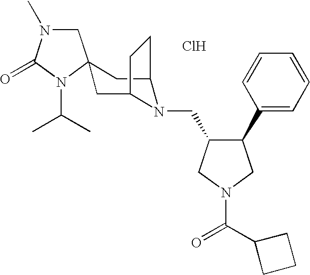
Cl.C1N(C)C(=O)N(C(C)C)C12CC1N(CC3C(C4=CC=CC=C4)CN(C(C4CCC4)=O)C3)C(C2)CC1
